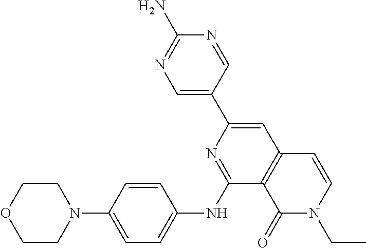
N1=CC(C2=CC3=C(C(NC4=CC=C(N5CCOCC5)C=C4)=N2)C(=O)N(CC)C=C3)=CN=C1N
